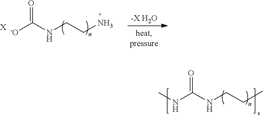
N(CCN)C([-O])=O.[-X H2O].[X].N(CCC)C(NC)=O
